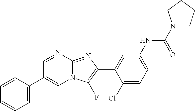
C1=NC2=NC(C3=CC(NC(N4CCCC4)=O)=CC=C3Cl)=C(F)N2C=C1C1=CC=CC=C1
